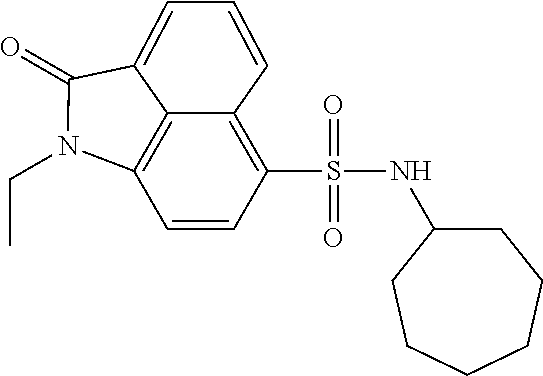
C1=CC(S(NC2CCCCCC2)(=O)=O)=C2C=CC=C3C(=O)N(CC)C1=C23
